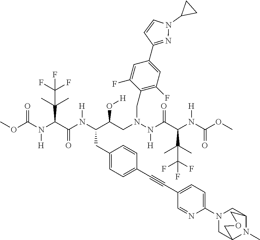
COC(N(C(C(N(C(C(CN(N(C(C(N(C(OC)=O)[H])C(C)(C)C(F)(F)F)=O)[H])CC1=C(F)C=C(C2=NN(C3CC3)C=C2)C=C1F)O[H])CC1=CC=C(C#CC2=CC=C(N3CC4N(C)C(C3)COC4)N=C2)C=C1)[H])=O)C(C)(C)C(F)(F)F)[H])=O
